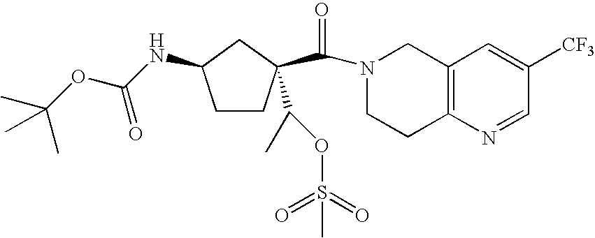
N1(C(=O)C2(C(OS(C)(=O)=O)C)CCC(NC(OC(C)(C)C)=O)C2)CCC2=C(C1)C=C([CF3])C=N2
